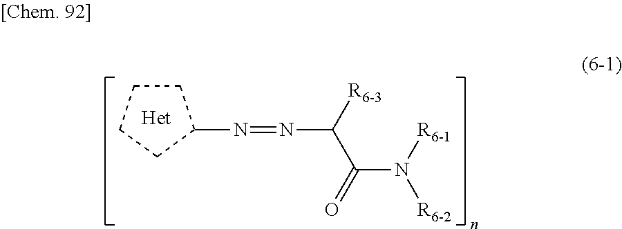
C1CCCC1N=NC([R6-3])C(N([R6-1])[R6-2])=O
